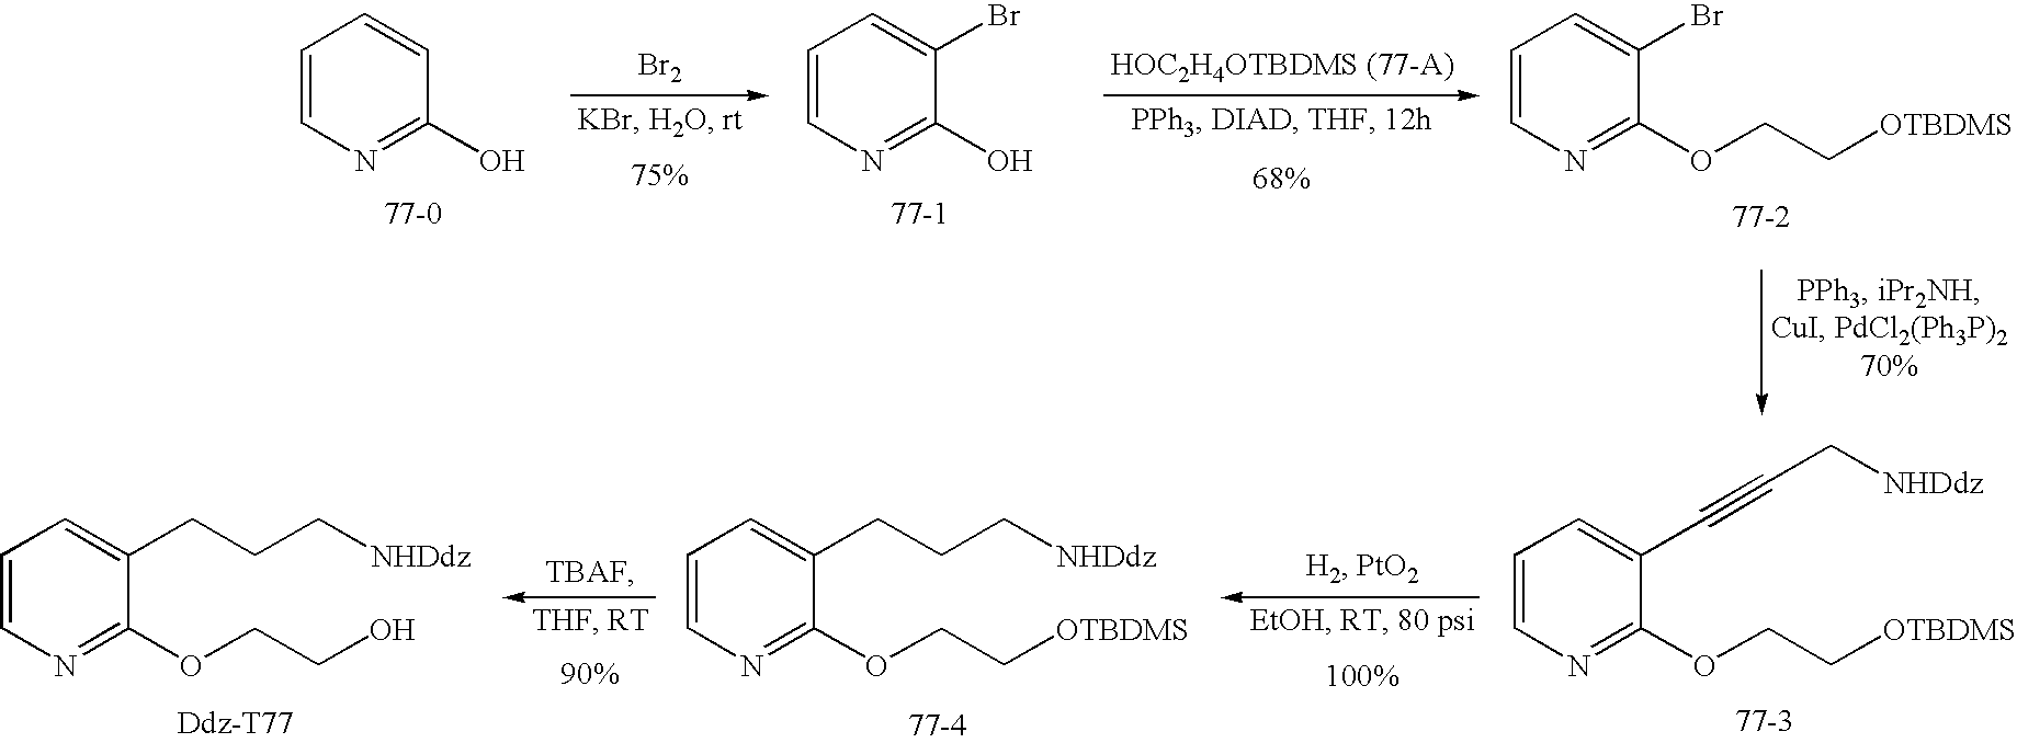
C1=CN=C(O)C=C1.[Br2].C1=CN=C(O)C(Br)=C1.C1=CN=C(OCC[OTBDMS])C(Br)=C1.C1=CN=C(OCC[OTBDMS])C(C#CC[NHDdz])=C1.C1=CN=C(OCC[OTBDMS])C(CCC[NHDdz])=C1.C1=CN=C(OCCO)C(CCC[NHDdz])=C1
